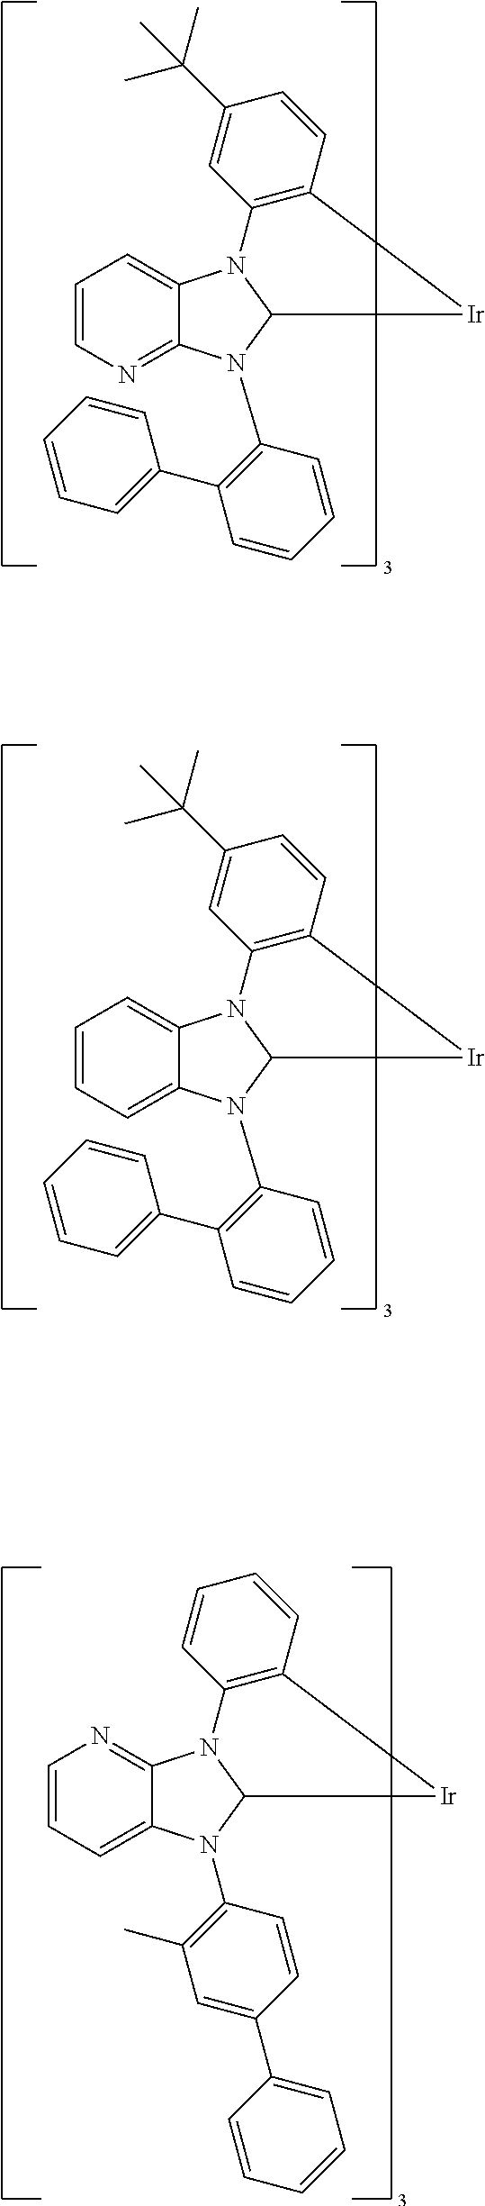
C1=CN=C2C(=C1)N1C(N2C2=C(C3=CC=CC=C3)C=CC=C2)[Ir]C2=C1C=C(C(C)(C)C)C=C2.C1=CC=C2C(=C1)N1C(N2C2=C(C3=CC=CC=C3)C=CC=C2)[Ir]C2=C1C=C(C(C)(C)C)C=C2.C1=CC=C2C(=N1)N1C(N2C2=C(C)C=C(C3=CC=CC=C3)C=C2)[Ir]C2=C1C=CC=C2
